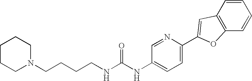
C1CCN(CCCCNC(NC2=CC=C(C3=CC4=C(C=CC=C4)O3)N=C2)=O)CC1
